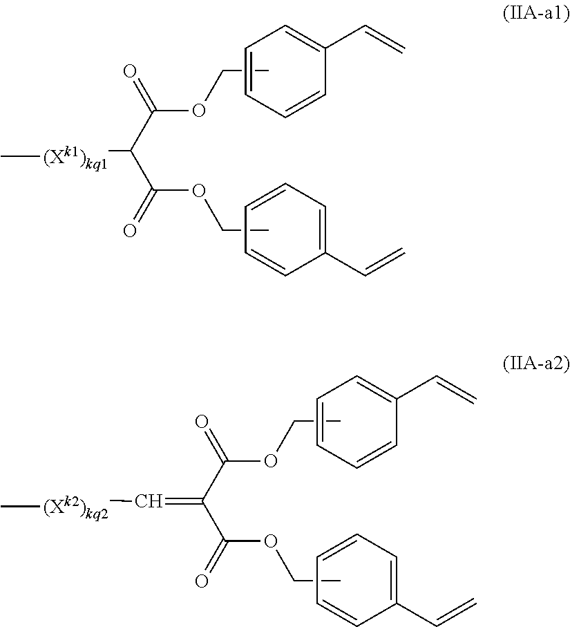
C[(Xk1)kq1]C(C(OCC)=O)C(OCC)=O.C1=CC=CC(C=C)=C1.C1=CC=C(C=C)C=C1.C1=CC=CC(C=C)=C1.C1=CC=C(C=C)C=C1.C[(Xk2)kq2]C=C(C(OCC)=O)C(OCC)=O
